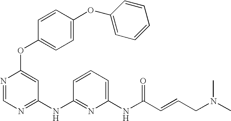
O(C1=CC(NC2=NC(NC(C=CCN(C)C)=O)=CC=C2)=NC=N1)C1=CC=C(OC2=CC=CC=C2)C=C1
